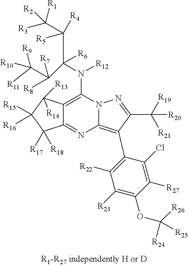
C12=C(C3=C([R22])C([R23])=C(OC([R24])([R25])[R26])C([R27])=C3Cl)C(C([R19])([R21])[R20])=NN1C(N([R12])C(C(C([R1])([R3])[R2])([R5])[R4])([R6])C(C([R11])([R10])[R9])([R7])[R8])=C1C(=N2)C([R17])([R18])C([R15])([R16])C1([R13])[R14]
